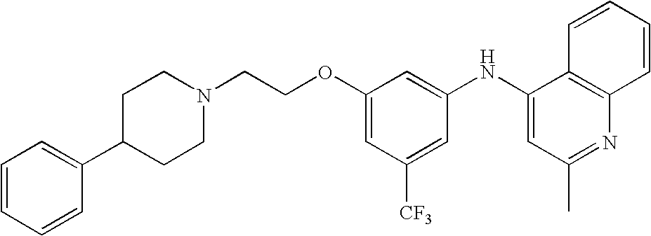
N1(CCOC2=CC([CF3])=CC(NC3=CC(C)=NC4=C3C=CC=C4)=C2)CCC(C2=CC=CC=C2)CC1
